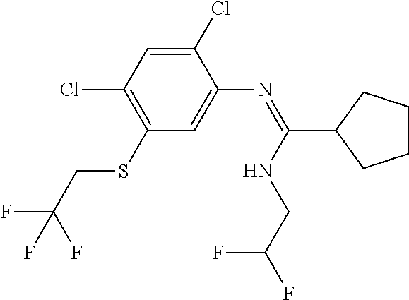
C1(Cl)=CC(Cl)=C(SCC(F)(F)F)C=C1N=C(C1CCCC1)NCC(F)F
